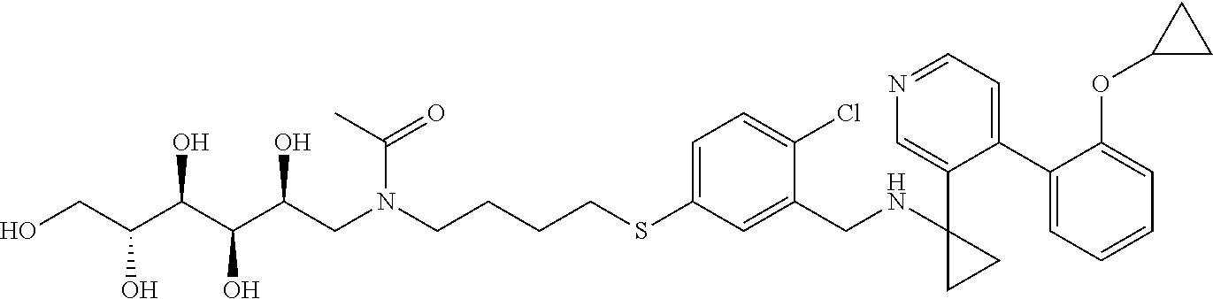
S(C1=CC=C(Cl)C(CNC2(C3=CN=CC=C3C3=CC=CC=C3OC3CC3)CC2)=C1)CCCCN(CC(C(C(C(CO)O)O)O)O)C(=O)C
